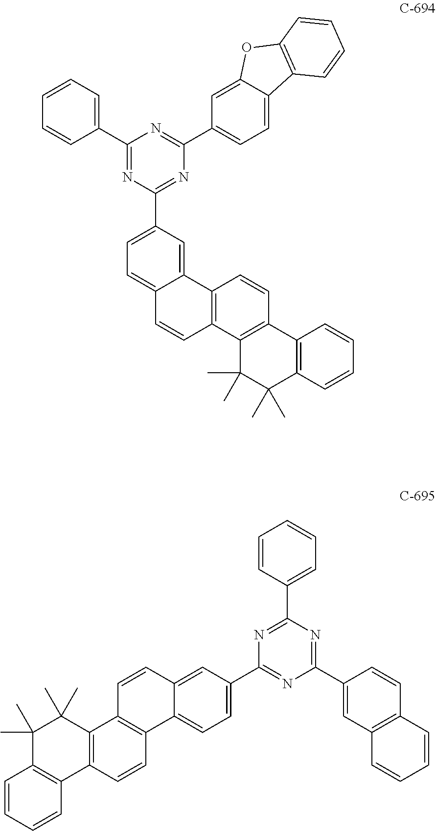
C12=C(C3=CC=C(C4=NC(C5=CC=CC=C5)=NC(C5=CC=C6C=CC7=C(C6=C5)C=CC5=C7C(C)(C)C(C)(C)C6=C5C=CC=C6)=N4)C=C3O1)C=CC=C2.C1=CC(C2=NC(C3=CC=C4C5=C(C=CC4=C3)C3=C(C=C5)C4=C(C(C)(C)C3(C)C)C=CC=C4)=NC(C3=CC4=C(C=C3)C=CC=C4)=N2)=CC=C1
